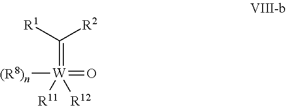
[W](=C([R1])[R2])([(R8)n])(=O)([R12])[R11]
